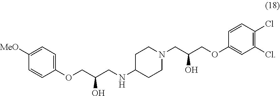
C1=CC(OCC(CNC2CCN(CC(COC3=CC(Cl)=C(Cl)C=C3)O)CC2)O)=CC=C1[MeO]
